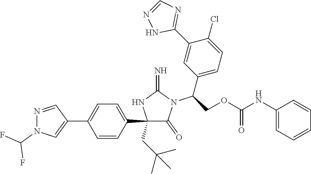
C1(C2=CC=C(C3=CN(C(F)F)N=C3)C=C2)(CC(C)(C)C)C(=O)N(C(C2=CC=C(Cl)C(C3=NC=NN3)=C2)COC(NC2=CC=CC=C2)=O)C(=N)N1
